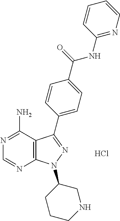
C12=C(C(N)=NC=N1)C(C1=CC=C(C(NC3=NC=CC=C3)=O)C=C1)=NN2C1CCCNC1.Cl
